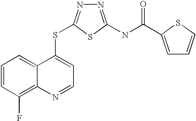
C1=CC(F)=C2C(=C1)C(SC1=NN=C(NC(=O)C3=CC=CS3)S1)=CC=N2
